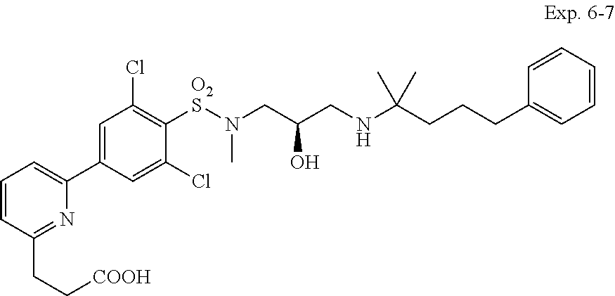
C1=C(C2=CC=CC(CC[COOH])=N2)C=C(Cl)C([O2S]N(CC(CNC(CCCC2=CC=CC=C2)(C)C)O)C)=C1Cl
